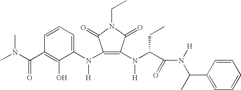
C1(N(C2=CC=CC(C(N(C)C)=O)=C2O)[H])=C(N(C(C(N([H])C(C)C2=CC=CC=C2)=O)CC)[H])C(=O)N(CC)C1=O
